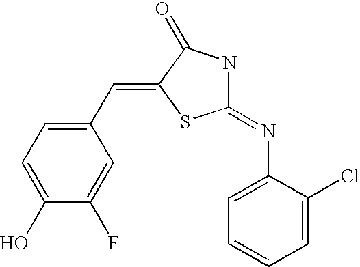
C1(O)=CC=C(C=C2C(=O)NC(=NC3=CC=CC=C3Cl)S2)C=C1F
